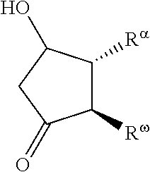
C1([Rw])C([Ra])C(O)CC1=O
